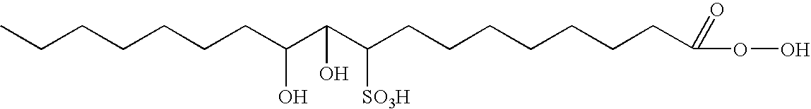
CCCCCCCC(C(C(CCCCCCCC(OO)=O)[SO3H])O)O
